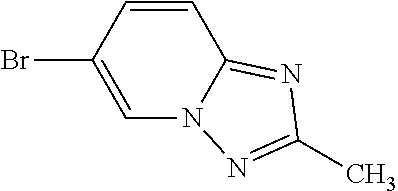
C1=CC(Br)=CN2C1=NC(C)=N2
